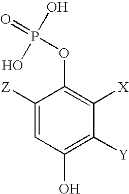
C1([Z])=CC(O)=C([Y])C([X])=C1OP(O)(O)=O
